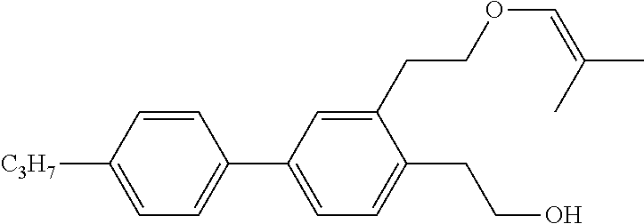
C1=CC([C3H7])=CC=C1C1=CC=C(CCO)C(CCOC=C(C)C)=C1
